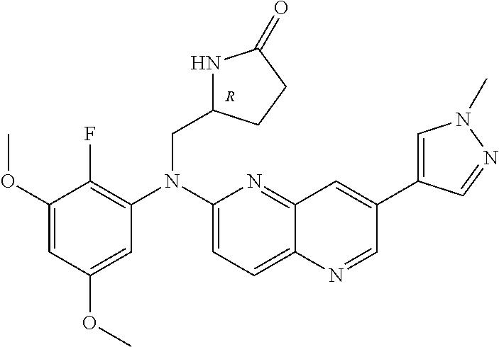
C1=C(OC)C=C(OC)C(F)=C1N(C1=CC=C2C(=N1)C=C(C1=CN(C)N=C1)C=N2)CC1NC(=O)CC1.[R]
